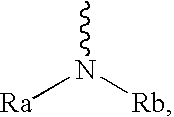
[Ra]N([Rb])C
